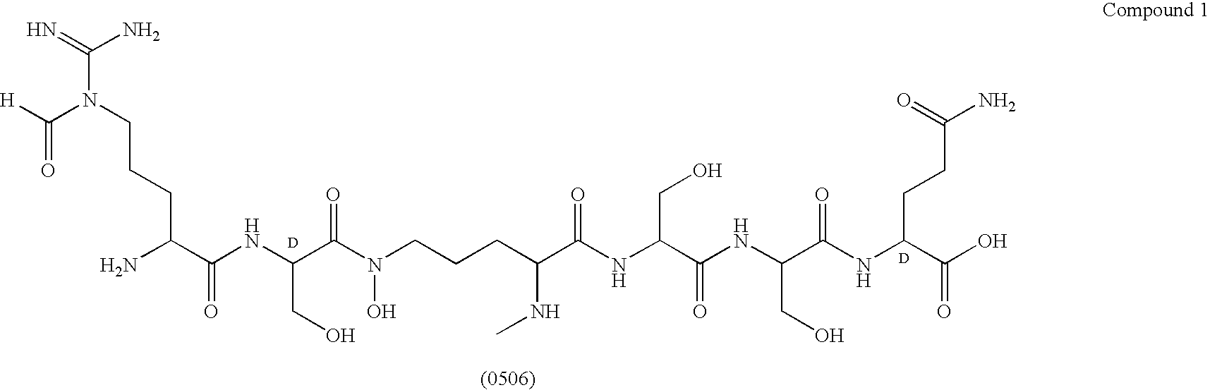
N(C(=N)N)(C([H])=O)CCCC(N)C(NC(CO)C(N(O)CCCC(C(=O)NC(CO)C(NC(CO)C(NC(C(O)=O)CCC(=O)N)=O)=O)NC)=O)=O.[D].[D]
